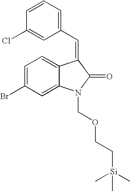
C1(C=C2C3=CC=C(Br)C=C3N(COCC[Si](C)(C)C)C2=O)=CC=CC(Cl)=C1
